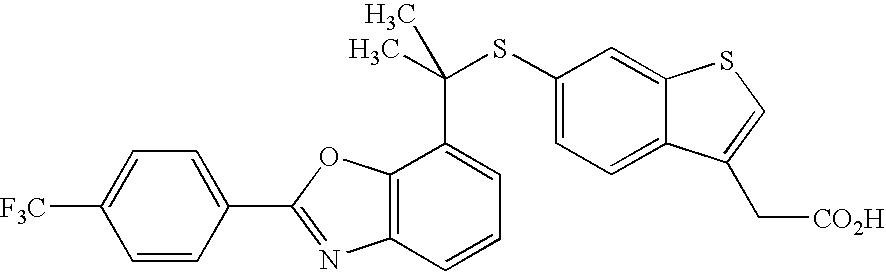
C1=C(C2=NC3=C(O2)C(C(SC2=CC=C4C(=C2)SC=C4C[CO2H])(C)C)=CC=C3)C=CC([F3C])=C1
